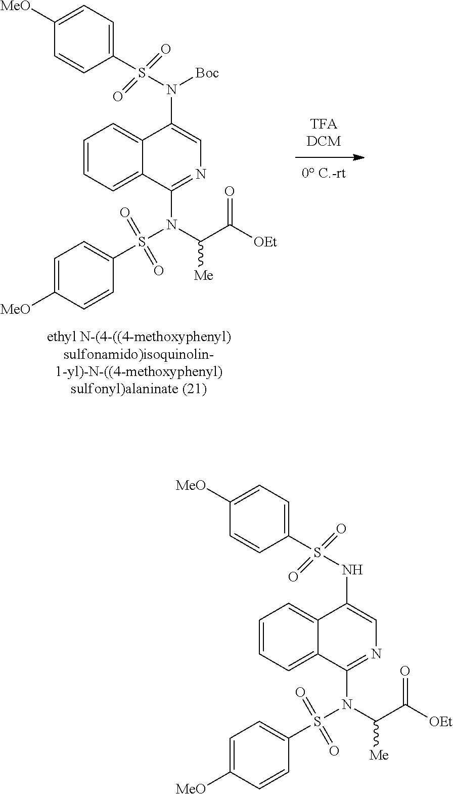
C1(S(N(C2=CN=C(N(S(C3=CC=C([MeO])C=C3)(=O)=O)C(C([OEt])=O)[Me])C3=CC=CC=C32)[Boc])(=O)=O)=CC=C([MeO])C=C1.C1(S(NC2=CN=C(N(S(C3=CC=C([MeO])C=C3)(=O)=O)C(C([OEt])=O)[Me])C3=CC=CC=C32)(=O)=O)=CC=C([MeO])C=C1
